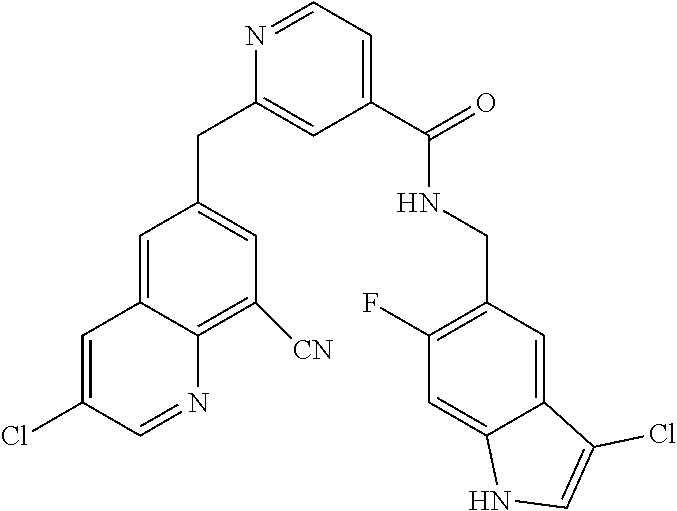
C1=C(Cl)C=NC2=C([CN])C=C(CC3=CC(C(=O)NCC4=C(F)C=C5C(=C4)C(Cl)=CN5)=CC=N3)C=C12
